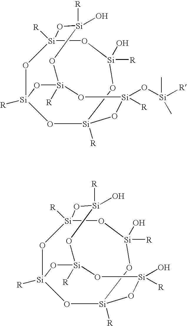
O1[Si]2([R])O[Si](O)([R])O[Si]3([R])O[Si]1([R])O[Si]([R])(O[Si]([R])(O[Si](C)([R])C)O2)O[Si]([R])(O)O3.O1[Si]2([R])O[Si](O)([R])O[Si]3([R])O[Si]1([R])O[Si]([R])(O[Si]([R])(O)O2)O[Si]([R])(O)O3
